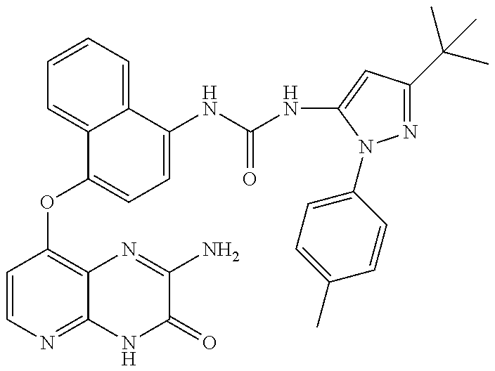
C1=CN=C2C(=C1OC1=CC=C(NC(=O)NC3=CC(C(C)(C)C)=NN3C3=CC=C(C)C=C3)C3=CC=CC=C13)N=C(N)C(=O)N2
